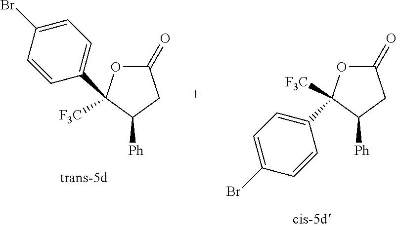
C1(=O)OC([F3C])(C2=CC=C(Br)C=C2)C([Ph])C1.C1(=O)OC([F3C])(C2=CC=C(Br)C=C2)C([Ph])C1
